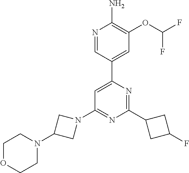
N1=CC(C2=CC(N3CC(N4CCOCC4)C3)=NC(C3CC(F)C3)=N2)=CC(OC(F)F)=C1N
